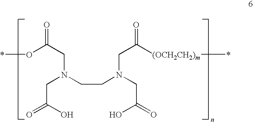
O(C(CN(CCN(CC(=O)O)CC([(OCH2CH2)m]*)=O)CC(=O)O)=O)*
